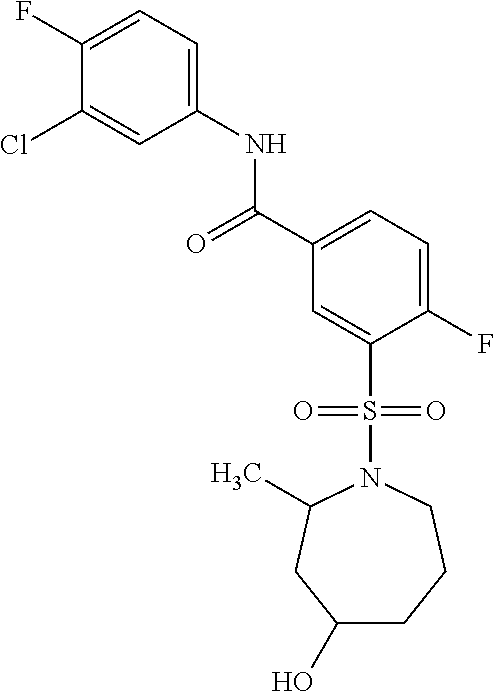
C1(F)=CC=C(NC(C2=CC=C(F)C(S(=O)(=O)N3C(C)CC(O)CCC3)=C2)=O)C=C1Cl
